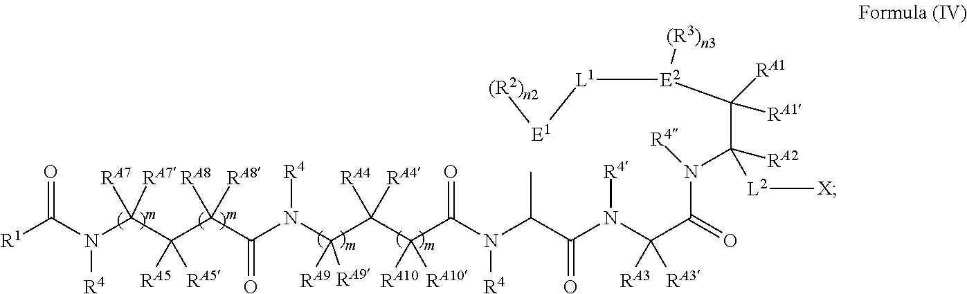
[R1]C(N(C(C(C(C(N(C(C(C(C(N([R4])C(C(N(C(C(N([R4])C([RA2])([L2][X])C([RA1])([RA1])[E2]([L1][E1][(R2)n2])[(R3)n3])=O)([RA3])[RA3])[R4])=O)C)=O)([RA10])[RA10])([RA4])[RA4])([RA9])[RA9])[R4])=O)([RA8])[RA8])([RA5])[RA5])([RA7])[RA7])[R4])=O
